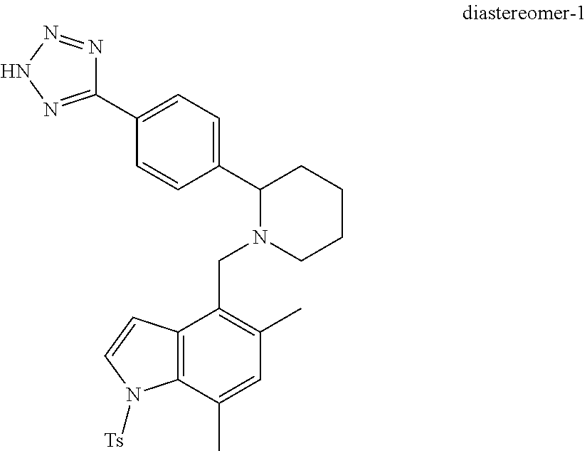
C1(C2N(CC3=C(C)C=C(C)C4=C3C=CN4[Ts])CCCC2)=CC=C(C2=NNN=N2)C=C1
